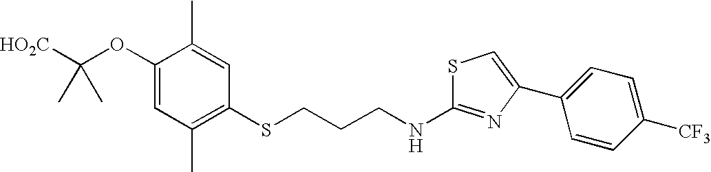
C1(OC([HO2C])(C)C)=CC(C)=C(SCCCNC2=NC(C3=CC=C([CF3])C=C3)=CS2)C=C1C
